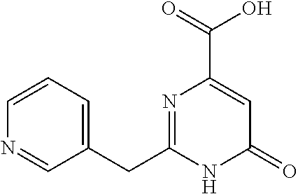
C1=CN=CC(CC2=NC(C(O)=O)=CC(=O)N2)=C1
